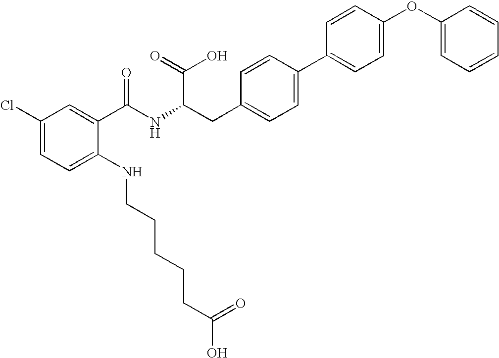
C1(Cl)=CC=C(NCCCCCC(O)=O)C(C(NC(CC2=CC=C(C3=CC=C(OC4=CC=CC=C4)C=C3)C=C2)C(=O)O)=O)=C1
